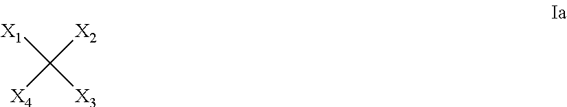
[X1]C([X3])([X2])[X4]
